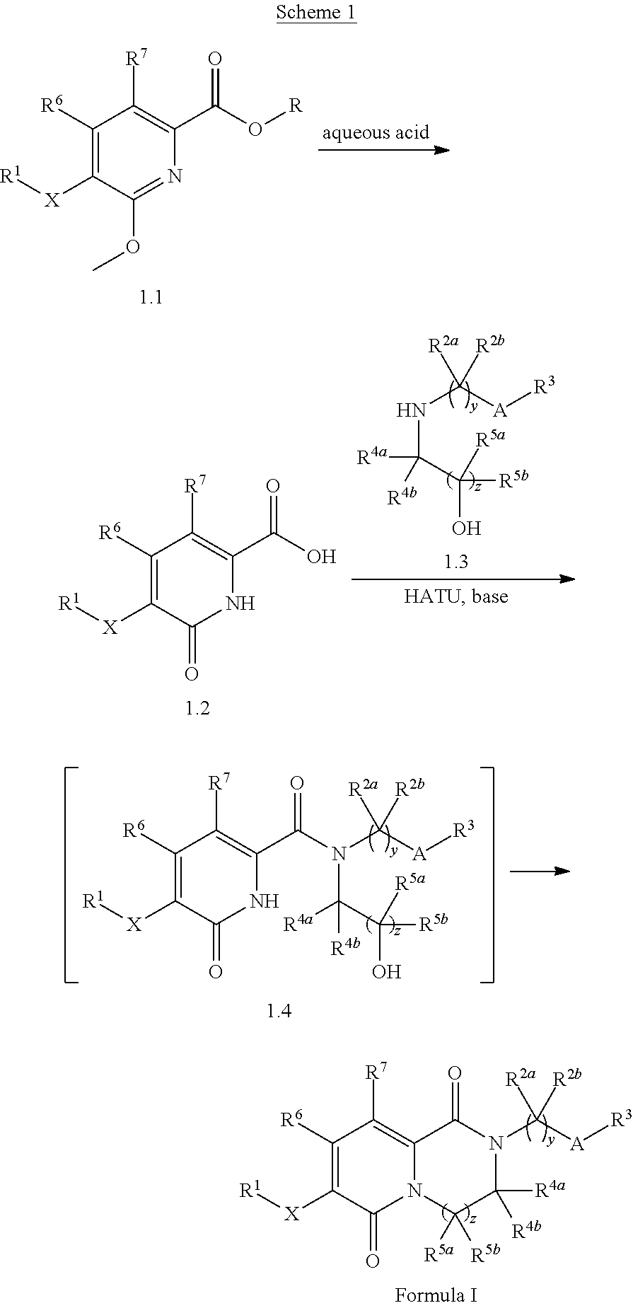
C1([R6])=C([X][R1])C(OC)=NC(C(O[R])=O)=C1[R7].[R4a]C([R4b])(NC([A][R3])([R2a])[R2b])C([R5a])(O)[R5b].C1([R6])=C([X][R1])C(=O)NC(C(O)=O)=C1[R7].[R4a]C([R4b])(C([R5a])(O)[R5b])N(C([A][R3])([R2a])[R2b])C(C1=C([R7])C([R6])=C([X][R1])C(=O)N1)=O.C1([R4a])([R4b])N(C([A][R3])([R2a])[R2b])C(=O)C2=C([R7])C([R6])=C([X][R1])C(=O)N2C1([R5a])[R5b]
